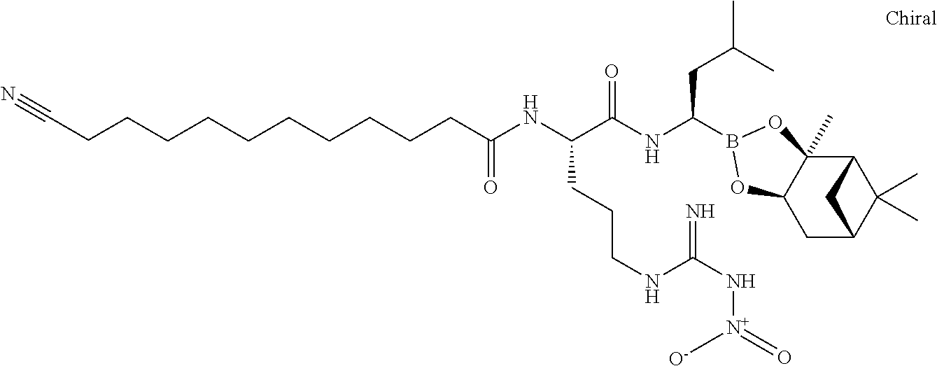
C(C(NC(CC(C)C)B1OC2(C)C3C(C)(C)C(CC2O1)C3)=O)(NC(CCCCCCCCCCC#N)=O)CCCNC(=N)N[N+]([O-])=O
